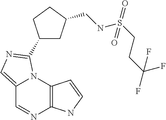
C12=CN=C(C3CC(CNS(CCC(F)(F)F)(=O)=O)CC3)N1C1=C(N=C2)NC=C1
